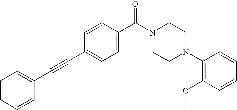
C1=CC=CC(C#CC2=CC=C(C(N3CCN(C4=C(OC)C=CC=C4)CC3)=O)C=C2)=C1
